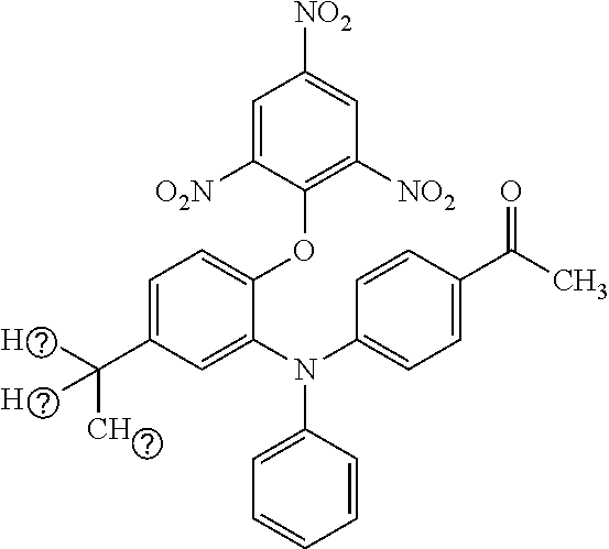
C1=C([O2N])C(OC2=CC=C(C(C)(C)C)C=C2N(C2=CC=C(C(C)=O)C=C2)C2=CC=CC=C2)=C([NO2])C=C1[NO2]
